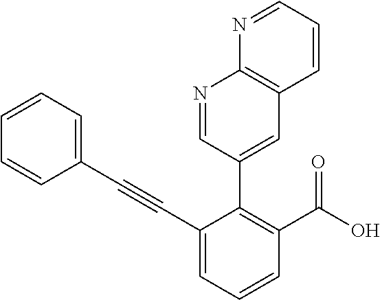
C1=CC=CC(C#CC2=CC=CC(C(O)=O)=C2C2=CC3=C(N=C2)N=CC=C3)=C1
